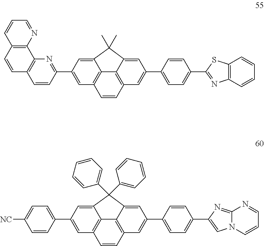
C1=C(C2=NC3=C(C=C2)C=CC2=C3N=CC=C2)C=C2C3=C1C=CC1=C3C(=CC(C3=CC=C(C4=NC5=C(C=CC=C5)S4)C=C3)=C1)C2(C)C.C1=C(C2=CC=C([NC])C=C2)C=C2C3=C1C=CC1=C3C(=CC(C3=CC=C(C4=CN5C(=N4)N=CC=C5)C=C3)=C1)C2(C1=CC=CC=C1)C1=CC=CC=C1
